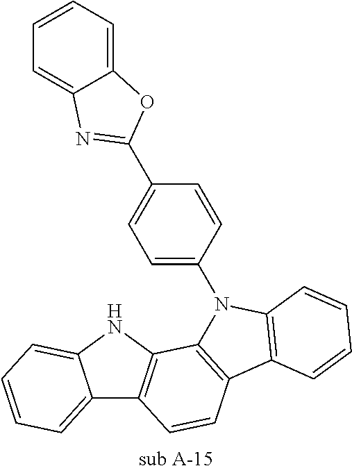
[sub A-15].C12=CC=CC=C1NC1=C2C=CC2=C1N(C1=CC=C(C3=NC4=CC=CC=C4O3)C=C1)C1=C2C=CC=C1
